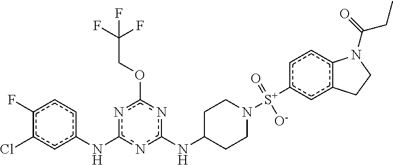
n1c(NC2CCN([S+](=O)([O-])c3cc4c(cc3)N(C(CC)=O)CC4)CC2)nc(OCC(F)(F)F)nc1Nc1cc(Cl)c(F)cc1
